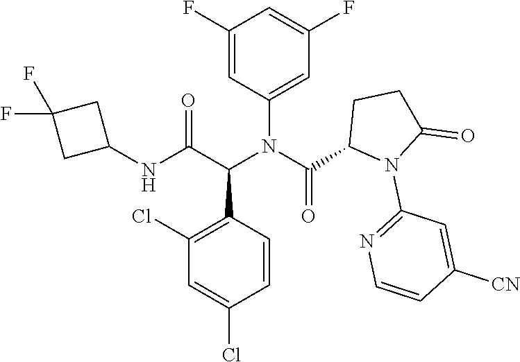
C1=CC(C(C(NC2CC(F)(F)C2)=O)N(C(C2N(C3=NC=CC([CN])=C3)C(=O)CC2)=O)C2=CC(F)=CC(F)=C2)=C(Cl)C=C1Cl
